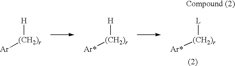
[(CH2)r]([Ar*])[L].[(CH2)r]([Ar])[H].[(CH2)r]([Ar*])[H]
